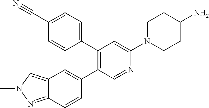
C1(C2=CC=C(C#N)C=C2)=C(C2=CC3=CN(C)N=C3C=C2)C=NC(N2CCC(N)CC2)=C1
